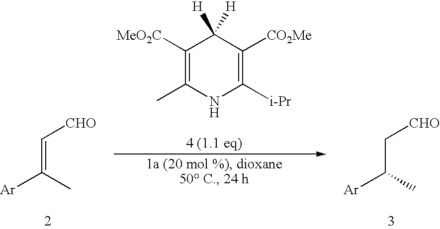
C(=C(C)[Ar])[CHO].C(C(C)[Ar])[CHO].C1([MeO2C])=C(C)NC([i-Pr])=C([CO2Me])C1([H])[H]
